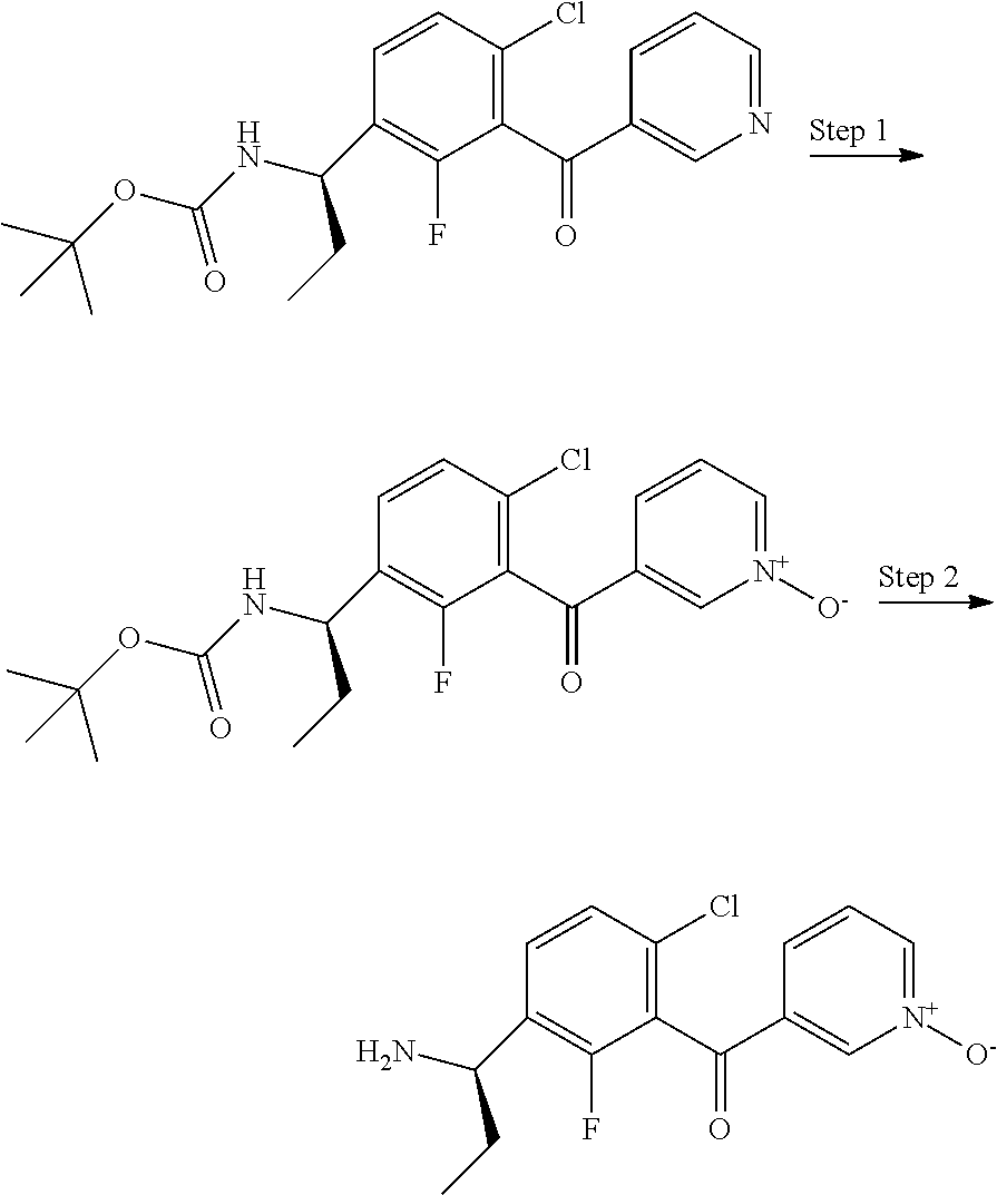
N1=CC=CC(C(C2=C(Cl)C=CC(C(NC(OC(C)(C)C)=O)CC)=C2F)=O)=C1.[N+]1([O-])=CC=CC(C(C2=C(Cl)C=CC(C(NC(OC(C)(C)C)=O)CC)=C2F)=O)=C1.[N+]1([O-])=CC=CC(C(C2=C(Cl)C=CC(C(N)CC)=C2F)=O)=C1
